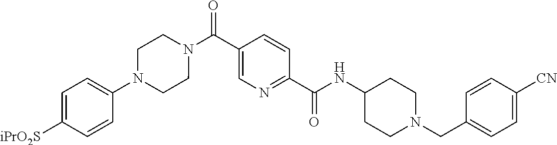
N(C(C1=NC=C(C(=O)N2CCN(C3=CC=C([SO2iPr])C=C3)CC2)C=C1)=O)C1CCN(CC2=CC=C([CN])C=C2)CC1
